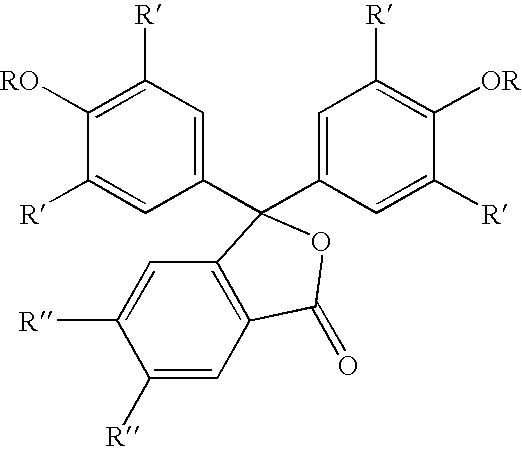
C1([RO])=C([R])C=C(C2(C3=CC([R])=C([OR])C([R])=C3)C3=C(C=C([R])C([R])=C3)C(=O)O2)C=C1[R]
